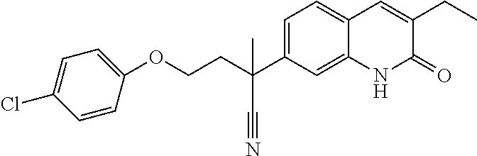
C(COC1=CC=C(Cl)C=C1)C(C#N)(C1=CC=C2C(=C1)NC(=O)C(CC)=C2)C
